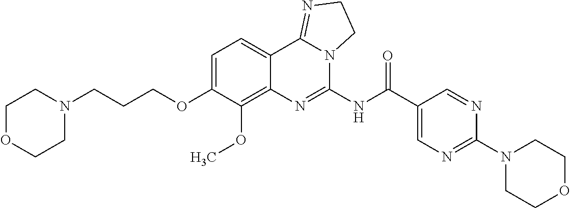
C1OCCN(CCCOC2=CC=C3C(=C2OC)N=C(NC(C2=CN=C(N4CCOCC4)N=C2)=O)N2C3=NCC2)C1
